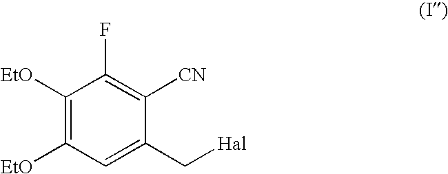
C1([EtO])=C([EtO])C=C(C[Hal])C([CN])=C1F
